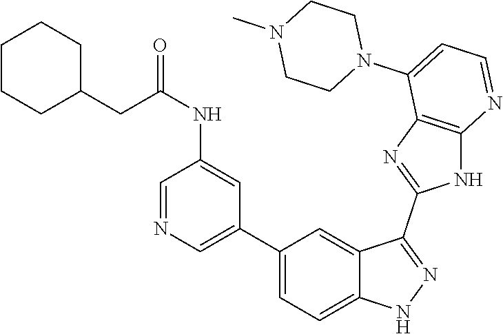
C1(C2=CC=C3C(=C2)C(C2=NC4=C(N2)N=CC=C4N2CCN(C)CC2)=NN3)=CN=CC(NC(CC2CCCCC2)=O)=C1
